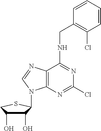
C1(O)C(O)CSC1N1C2=C(C(NCC3=C(Cl)C=CC=C3)=NC(Cl)=N2)N=C1
